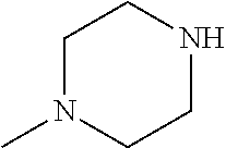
C1N(C)CCNC1
